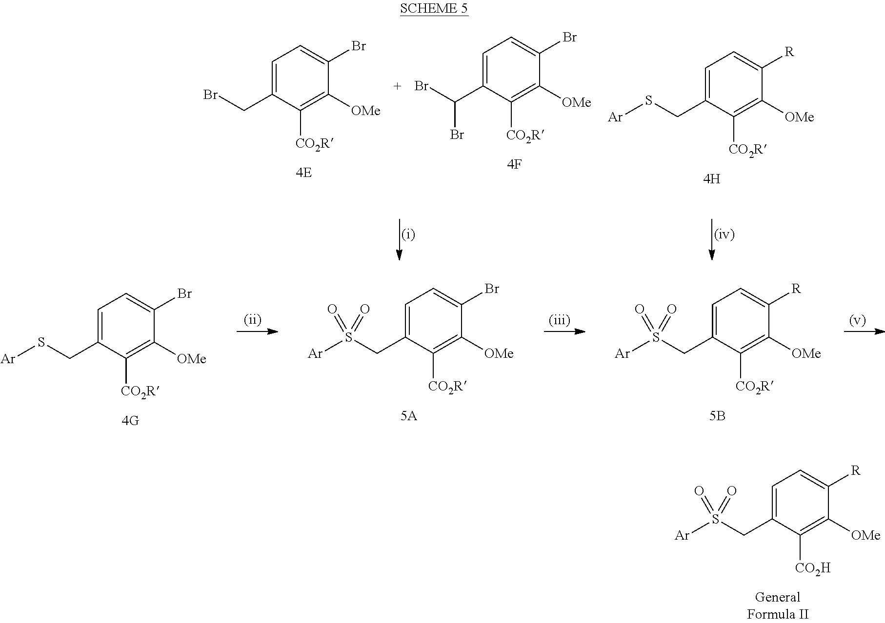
C1=C(CS([Ar])(=O)=O)C([CO2H])=C([OMe])C([R])=C1.C1=C(CS[Ar])C([CO2R])=C([OMe])C(Br)=C1.C1=C(CS([Ar])(=O)=O)C([CO2R])=C([OMe])C(Br)=C1.C1=C(CS([Ar])(=O)=O)C([CO2R])=C([OMe])C([R])=C1.C1=C(CBr)C([CO2R])=C([OMe])C(Br)=C1.C1=C(C(Br)Br)C([CO2R])=C([OMe])C(Br)=C1.C1=C(CS[Ar])C([CO2R])=C([OMe])C([R])=C1
